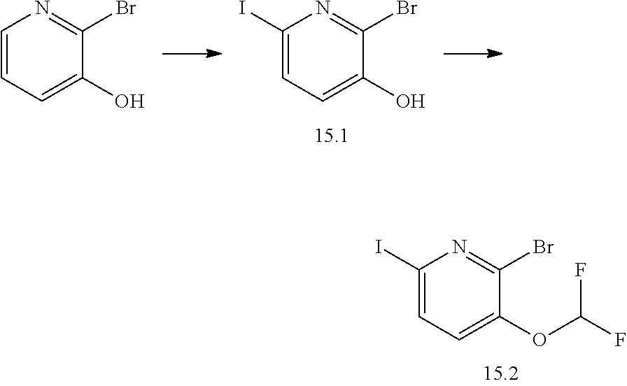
C1(O)=CC=CN=C1Br.C1(O)=CC=C(I)N=C1Br.C1(OC(F)F)=CC=C(I)N=C1Br
